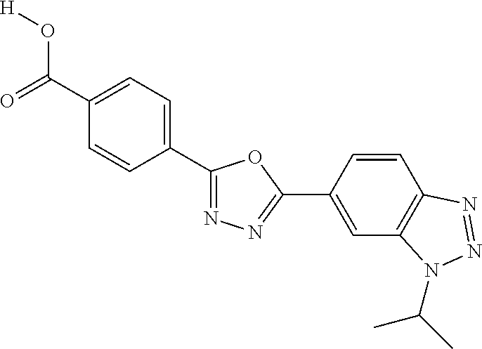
O=C(C1=CC=C(C2=NN=C(C3=CC4=C(C=C3)N=NN4C(C)C)O2)C=C1)O[H]
